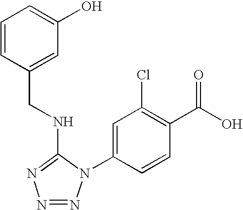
C1=CC(CNC2=NN=NN2C2=CC(Cl)=C(C(O)=O)C=C2)=CC(O)=C1
